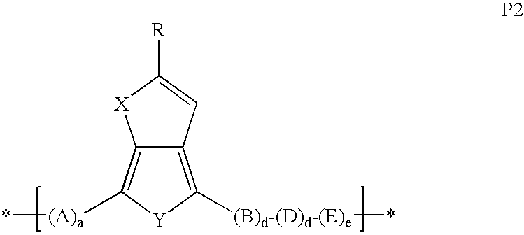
C12=C([(B)d-(D)d-(E)e]*)[Y]C([(A)a]*)=C1[X]C([R])=C2
